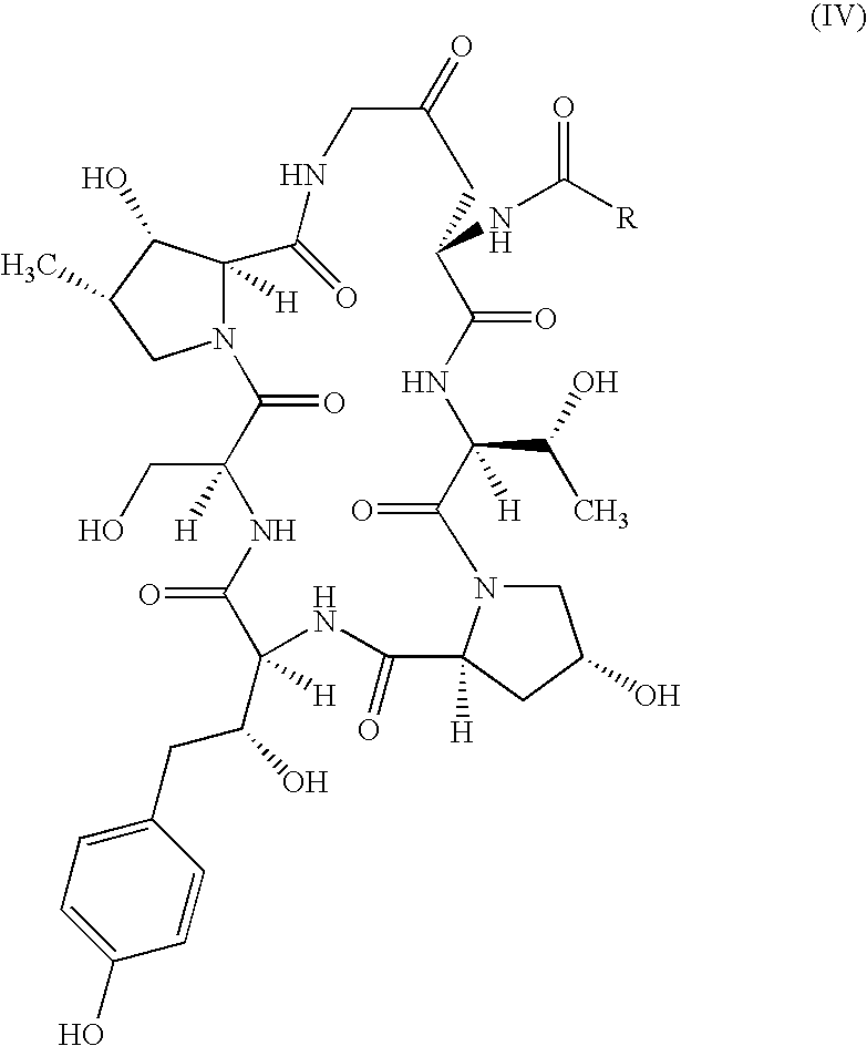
N12C([H])(C(O)C(C)C1)C(=O)NCC(=O)CC(NC([R])=O)C(=O)NC(C(O)C)([H])C(=O)N1CC(O)CC1([H])C(=O)NC(C(CC1=CC=C(O)C=C1)O)([H])C(=O)NC(CO)([H])C2=O
